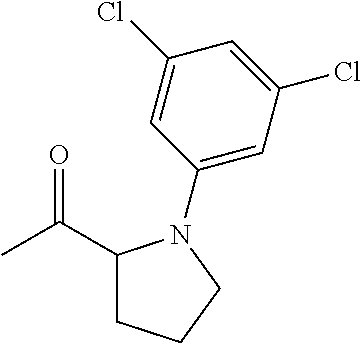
CC(C1CCCN1C1=CC(Cl)=CC(Cl)=C1)=O
